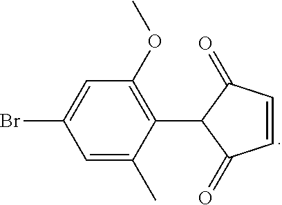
C1(C2C(=O)C=CC2=O)=C(OC)C=C(Br)C=C1C
